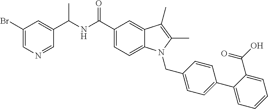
C1(Br)=CN=CC(C(NC(C2=CC=C3C(=C2)C(C)=C(C)N3CC2=CC=C(C3=CC=CC=C3C(O)=O)C=C2)=O)C)=C1
